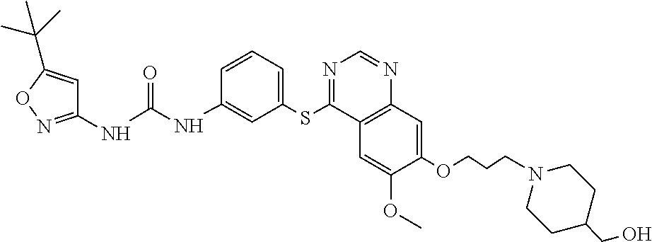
C1(NC(NC2=CC(SC3=NC=NC4=C3C=C(OC)C(OCCCN3CCC(CO)CC3)=C4)=CC=C2)=O)=NOC(C(C)(C)C)=C1
